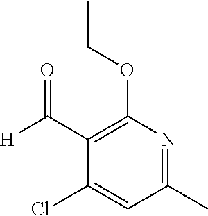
C1(C([H])=O)=C(OCC)N=C(C)C=C1Cl
